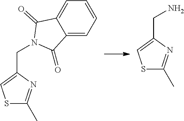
C1=CC=C2C(=C1)C(=O)N(CC1=CSC(C)=N1)C2=O.S1C(C)=NC(CN)=C1
